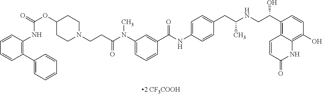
C1=C(NC(C2=CC(N(C(CCN3CCC(OC(=O)NC4=C(C5=CC=CC=C5)C=CC=C4)CC3)=O)C)=CC=C2)=O)C=CC(CC(NCC(C2=C3C(=C(O)C=C2)NC(=O)C=C3)O)C)=C1
